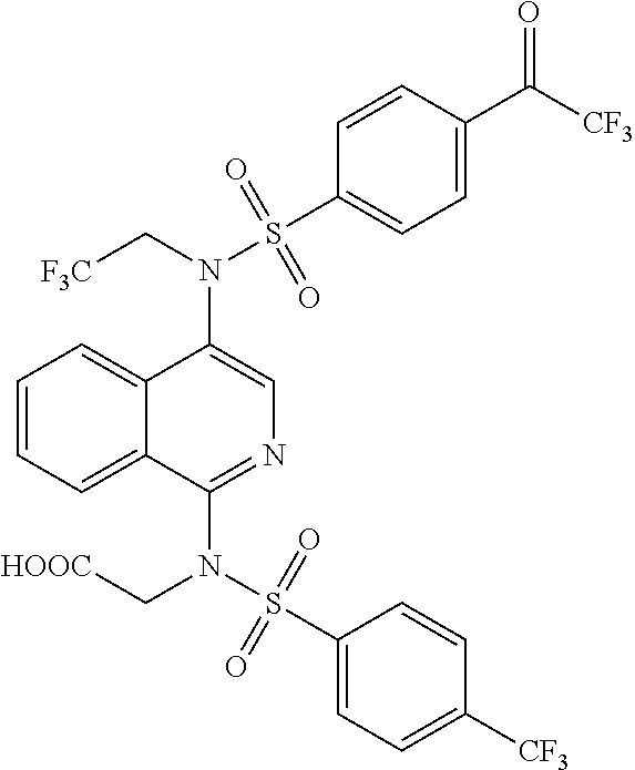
N(C1=CN=C(N(S(C2=CC=C([CF3])C=C2)(=O)=O)C[HOOC])C2=CC=CC=C12)(C[F3C])S(C1=CC=C(C([CF3])=O)C=C1)(=O)=O
